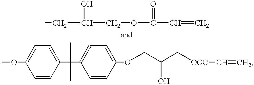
OC(CC)COC(=O)C=C.COC1=CC=C(C(C)(C)C2=CC=C(OCC(C[OOC]C=C)O)C=C2)C=C1
